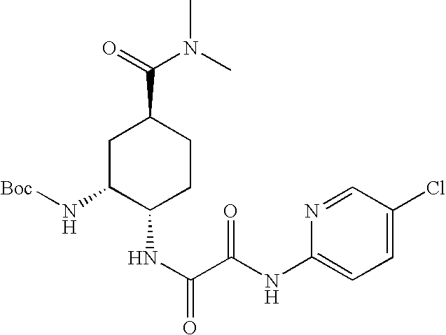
C1=C(Cl)C=NC(NC(=O)C(NC2CCC(C(=O)N(C)C)CC2N[Boc])=O)=C1
